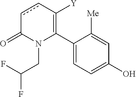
C1(C2=C([Y])ccC(=O)N2CC(F)F)=CC=C(O)C=C1[Me]
